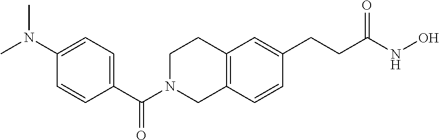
C12=C(C=CC(CCC(NO)=O)=C1)CN(C(C1=CC=C(N(C)C)C=C1)=O)CC2
